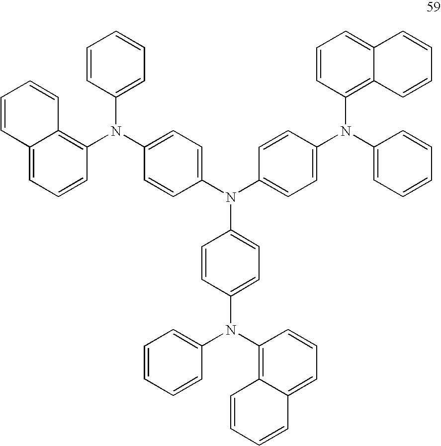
C12=CC=CC(N(C3=CC=C(N(C4=CC=C(N(C5=CC=CC=C5)C5=C6C(=CC=C5)C=CC=C6)C=C4)C4=CC=C(N(C5=C6C(=CC=C5)C=CC=C6)C5=CC=CC=C5)C=C4)C=C3)C3=CC=CC=C3)=C1C=CC=C2
